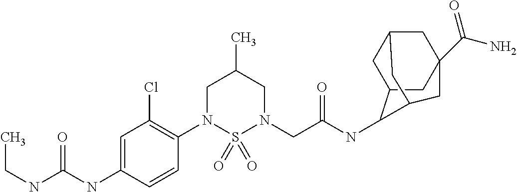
C1=C(NC(NCC)=O)C=CC(N2S(=O)(=O)N(CC(NC3C4CC5CC(C(=O)N)(CC3C5)C4)=O)CC(C)C2)=C1Cl
